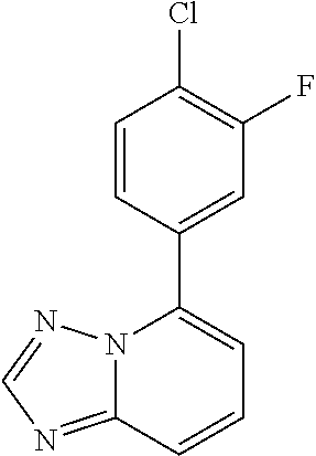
C12=NC=NN1C(C1=CC(F)=C(Cl)C=C1)=CC=C2
